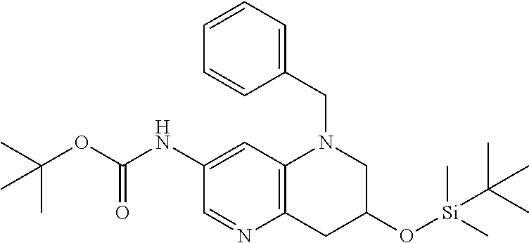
C1(NC(OC(C)(C)C)=O)=CC2=C(CC(O[Si](C)(C)C(C)(C)C)CN2CC2=CC=CC=C2)N=C1
